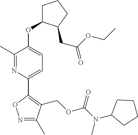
C1(C)=NC(C2=C(COC(N(C3CCCC3)C)=O)C(C)=NO2)=CC=C1OC1CCCC1CC(=O)OCC
